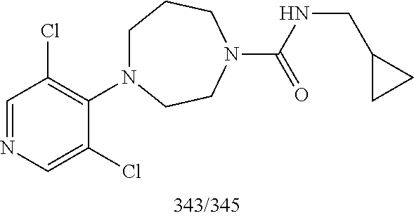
C1=NC=C(Cl)C(N2CCCN(C(NCC3CC3)=O)CC2)=C1Cl
